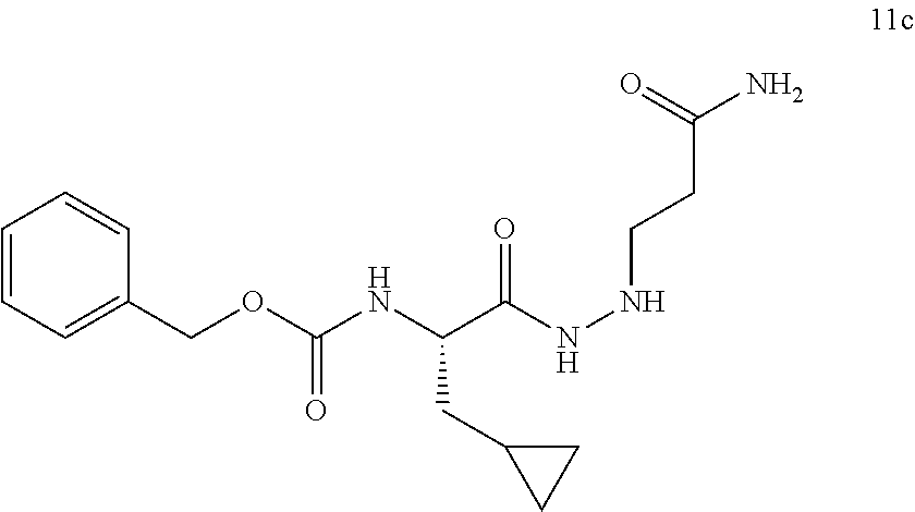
C(C(NNCCC(N)=O)=O)(NC(OCC1=CC=CC=C1)=O)CC1CC1
